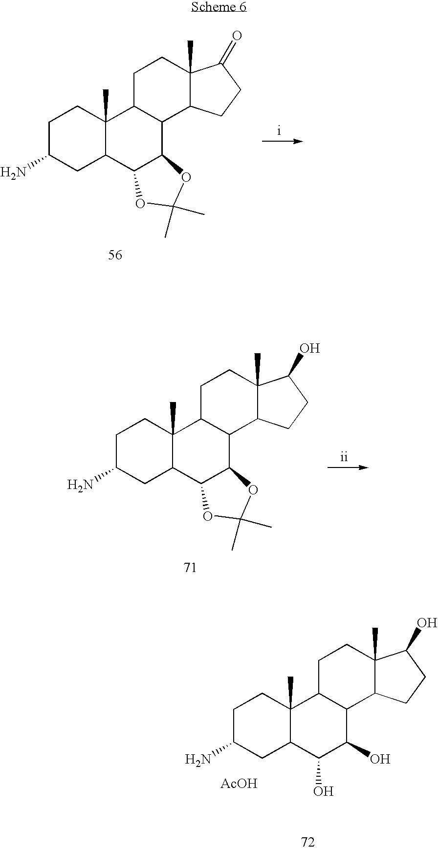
C1C(N)CC2C(C)(C1)C1C(C3C2OC(C)(C)O3)C2C(C)(CC1)C(=O)CC2.C1C(N)CC2C(C)(C1)C1C(C3C2OC(C)(C)O3)C2C(C)(CC1)C(O)CC2.C1C(N)CC2C(C)(C1)C1C(C(O)C2O)C2C(C)(CC1)C(O)CC2.[AcOH]
